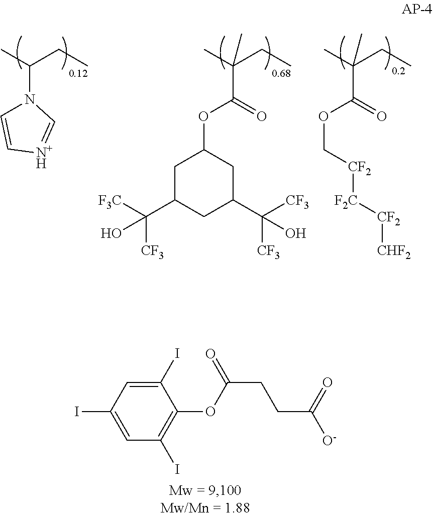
CC(CC)(C(OC1CC(C([F3C])([CF3])O)CC(C([CF3])([CF3])O)C1)=O)C.CC(CC)(C(OC[CF2][F2C][CF2][CHF2])=O)C.CC(CC)N1C=C[N+H]=C1.C(OC1=C(I)C=C(I)C=C1I)(CCC([O-])=O)=O
